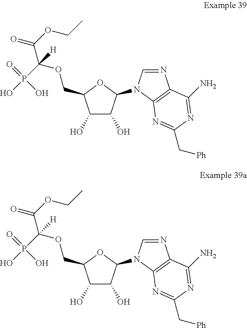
C1(O)C(O)C(N2C=NC3=C2N=C(C[Ph])N=C3N)OC1COC(C(OCC)=O)(P(O)(=O)O)[H].C1(O)C(O)C(N2C=NC3=C2N=C(C[Ph])N=C3N)OC1COC(C(OCC)=O)(P(O)(=O)O)[H]
